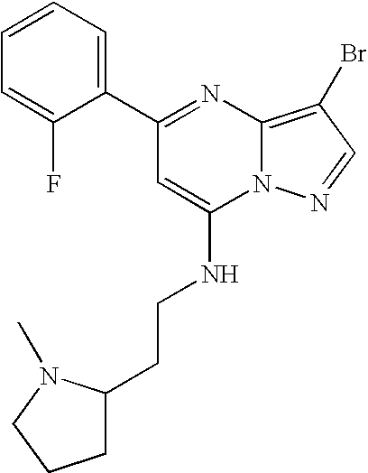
C1(C2=CC=CC=C2F)=NC2=C(Br)C=NN2C(NCCC2CCCN2C)=C1
